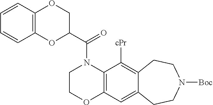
C1(C(=O)N2CCOC3=C2C([cPr])=C2C(=C3)CCN([Boc])CC2)COC2=C(O1)C=CC=C2
